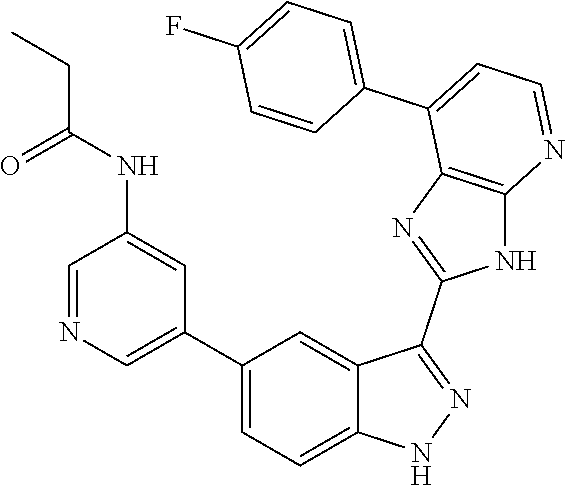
C1=NC=C(C2=CC=C3C(=C2)C(C2=NC4=C(N2)N=CC=C4C2=CC=C(F)C=C2)=NN3)C=C1NC(CC)=O
